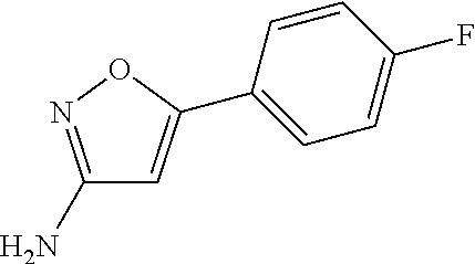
C1(N)=NOC(C2=CC=C(F)C=C2)=C1
